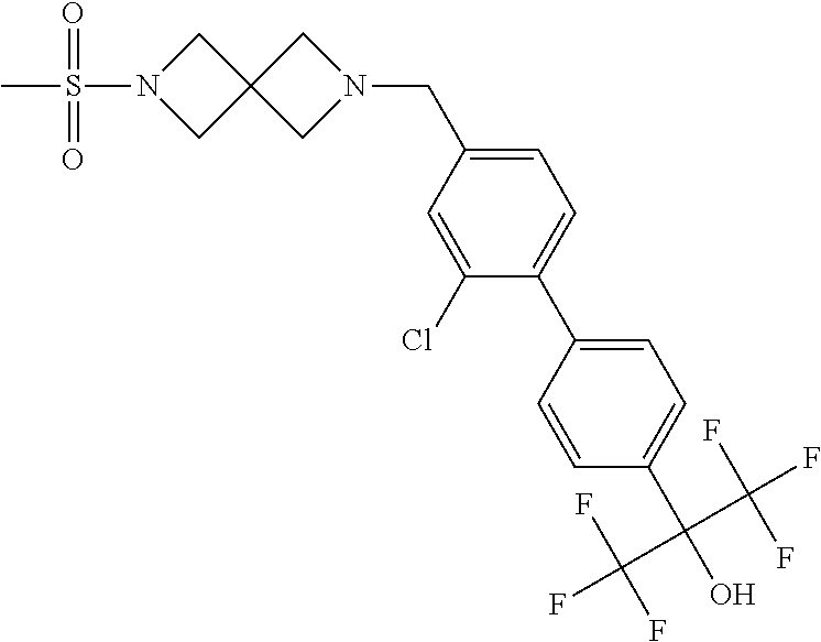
C1(C(O)(C(F)(F)F)C(F)(F)F)=CC=C(C2=CC=C(CN3CC4(C3)CN(S(C)(=O)=O)C4)C=C2Cl)C=C1
